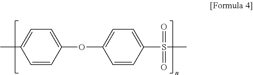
C1=CC(S(C)(=O)=O)=CC=C1OC1=CC=C(C)C=C1
